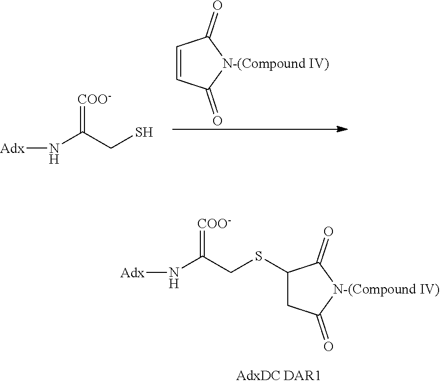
C1=CC(=O)[N-(Compound IV)]C1=O.[Adx]NC(CS)=[COO-].[Adx]NC(CSC1CC(=O)[N-(Compound IV)]C1=O)=[COO-]
